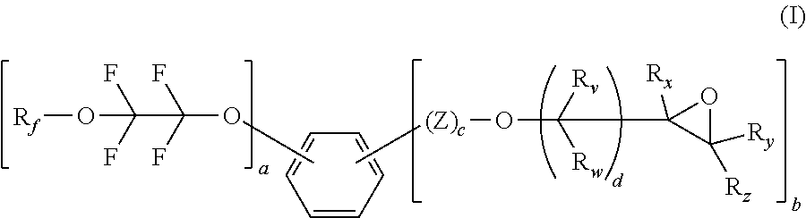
C1=CC=CC=C1.COC(F)(F)C(F)(F)O[Rf].C[(Z)c]OC([Rw])([Rv])C1([Rx])C([Rz])([Ry])O1
